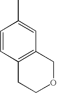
C1=CC2=C(C=C1C)COCC2
